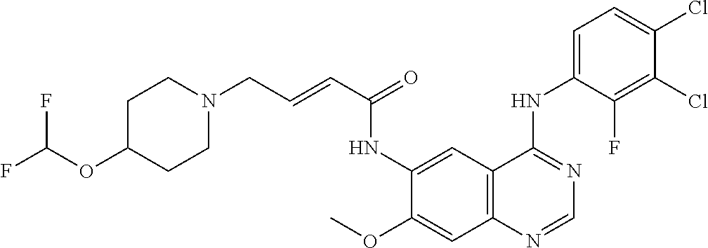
COC1=CC2=C(C=C1NC(C=CCN1CCC(OC(F)F)CC1)=O)C(NC1=CC=C(Cl)C(Cl)=C1F)=NC=N2
